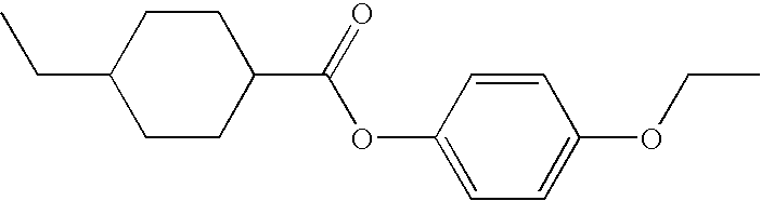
CCC1CCC(C(=O)OC2=CC=C(OCC)C=C2)CC1
